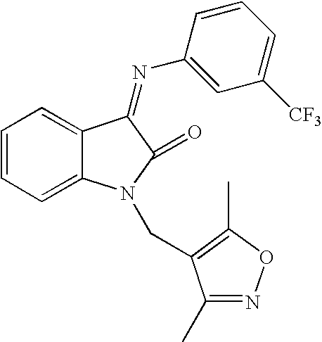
C1=CC=C2C(=C1)C(=NC1=CC([CF3])=CC=C1)C(=O)N2CC1=C(C)ON=C1C
